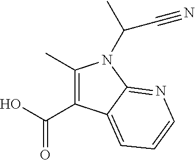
C(O)(=O)C1=C(C)N(C(C#N)C)C2=NC=CC=C12
